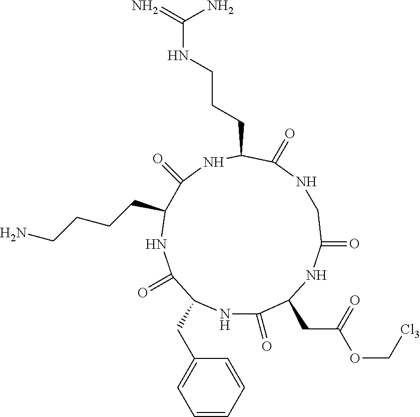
N1C(=O)C(CC(=O)OC[Cl3])NC(=O)CNC(=O)C(CCCNC(N)=N)NC(=O)C(CCCCN)NC(=O)C1CC1=CC=CC=C1
